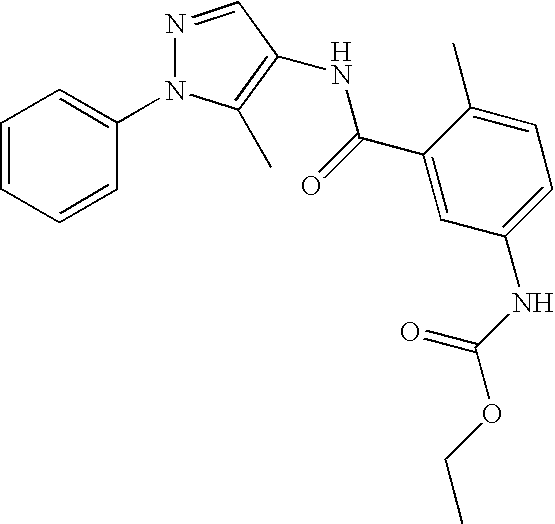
C1=CC=CC(N2N=CC(NC(C3=CC(NC(OCC)=O)=CC=C3C)=O)=C2C)=C1
